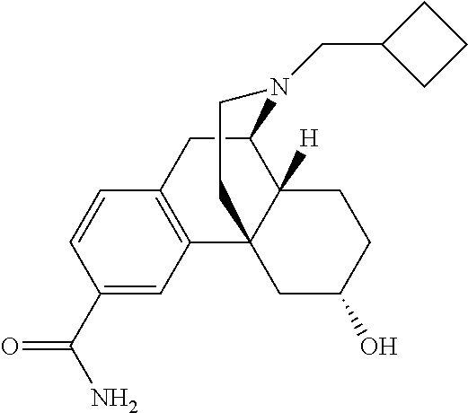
C1(C(N)=O)=CC2=C(C=C1)CC1C3([H])C2(CC(O)CC3)CCN1CC1CCC1
